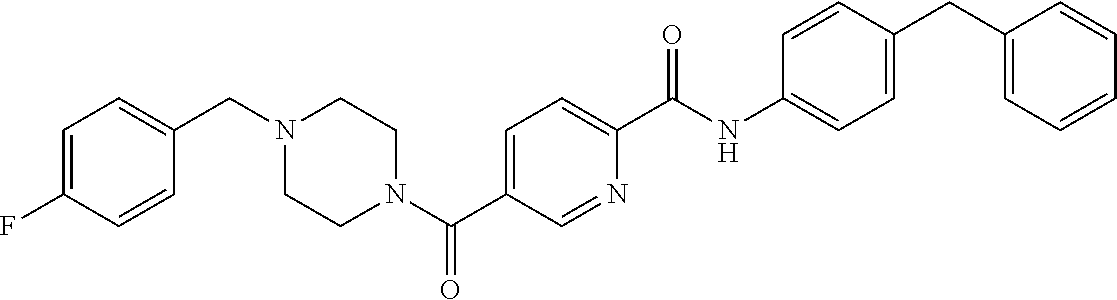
C1=CC=C(CC2=CC=C(NC(C3=CC=C(C(N4CCN(CC5=CC=C(F)C=C5)CC4)=O)C=N3)=O)C=C2)C=C1
